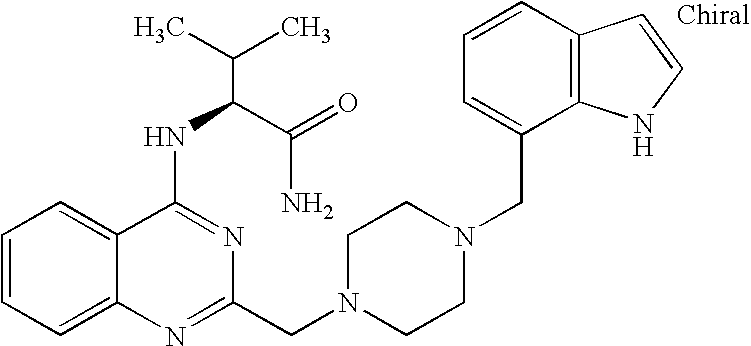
C1=CC=C2C(=C1)C(NC(C(N)=O)C(C)C)=NC(CN1CCN(CC3=CC=CC4=C3NC=C4)CC1)=N2
